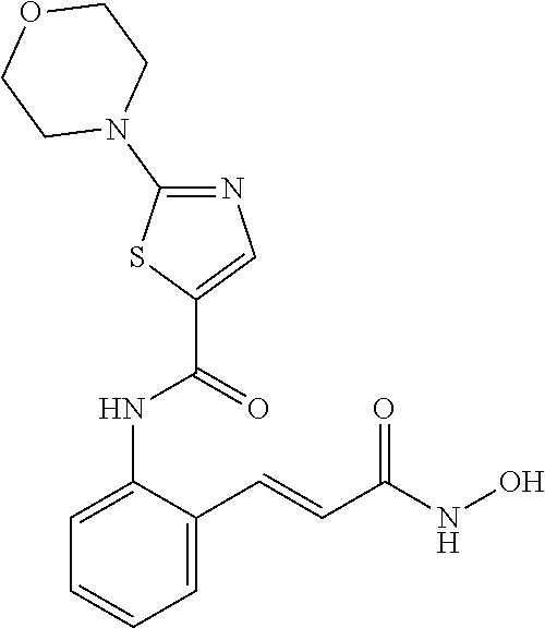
C1=CC=C(C=CC(NO)=O)C(NC(C2=CN=C(N3CCOCC3)S2)=O)=C1
